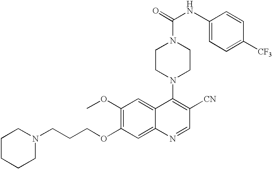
N1(CCCOC2=C(OC)C=C3C(=C2)N=CC([CN])=C3N2CCN(C(NC3=CC=C([CF3])C=C3)=O)CC2)CCCCC1
